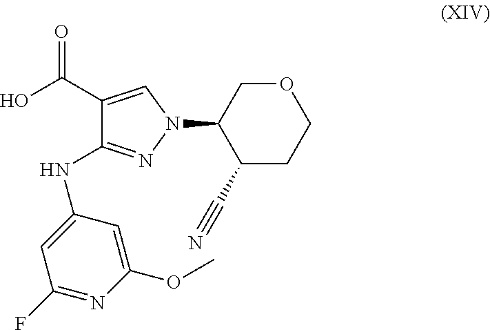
C1(C(O)=O)=CN(C2C(C#N)CCOC2)N=C1NC1=CC(F)=NC(OC)=C1
